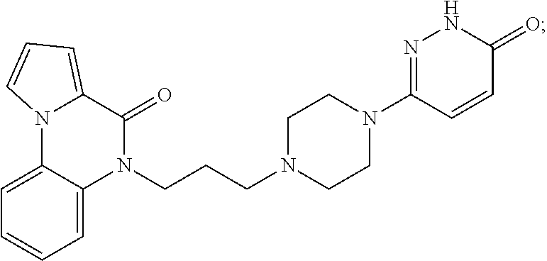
C1=C2C(=CC=C1)N(CCCN1CCN(C3=NNC(=O)C=C3)CC1)C(=O)C1=CC=CN21
